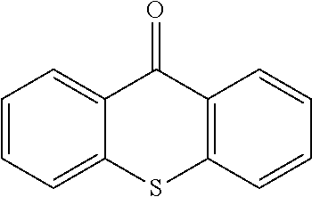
C1=CC=C2C(=C1)C(=O)C1=C(C=CC=C1)S2
